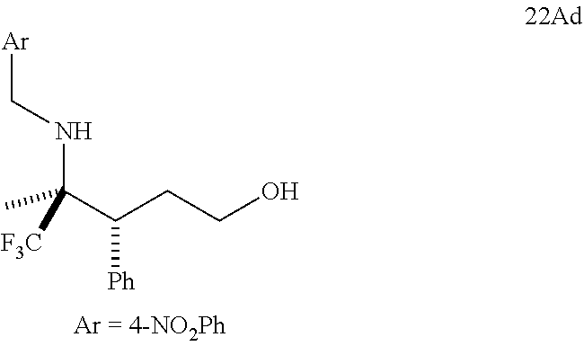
CC(C(CCO)[Ph])(NC[Ar])[F3C]
